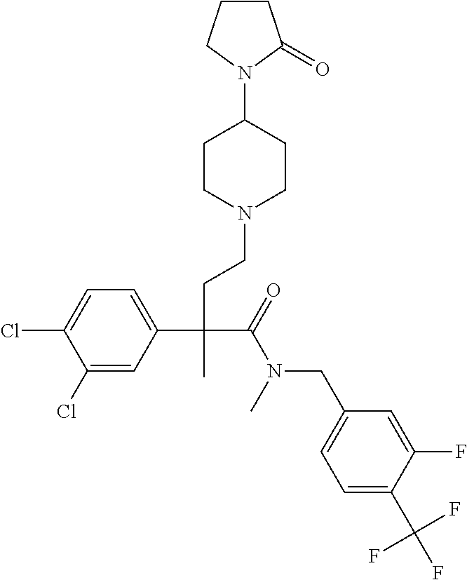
C1(Cl)=CC(C(CCN2CCC(N3CCCC3=O)CC2)(C(=O)N(CC2=CC=C(C(F)(F)F)C(F)=C2)C)C)=CC=C1Cl
